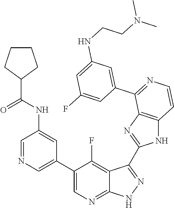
C1=NC=C(C2=CN=C3C(=C2F)C(C2=NC4=C(N2)C=CN=C4C2=CC(NCCN(C)C)=CC(F)=C2)=N[N H]3)C=C1NC(C1CCCC1)=O
